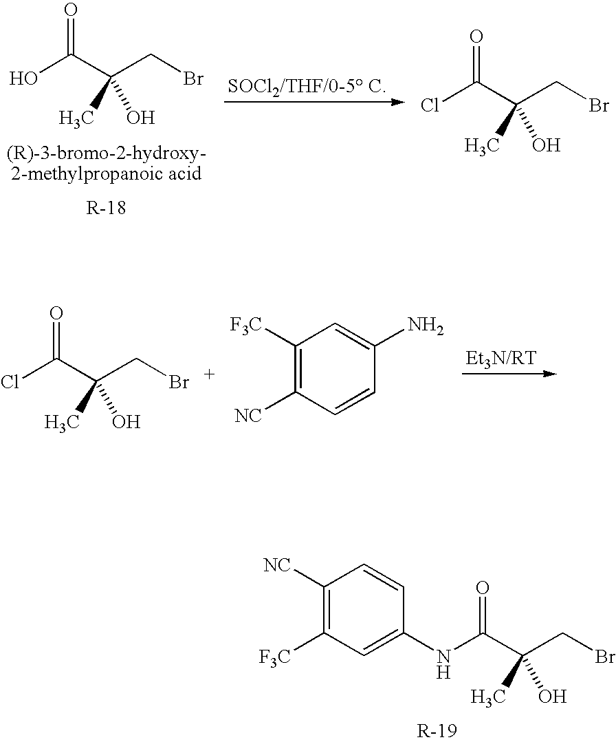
OC(C(CBr)(C)O)=O.ClC(C(CBr)(C)O)=O.ClC(C(CBr)(C)O)=O.C1([F3C])=C([NC])C=CC(N)=C1.C1([NC])=C([F3C])C=C(NC(C(CBr)(C)O)=O)C=C1
